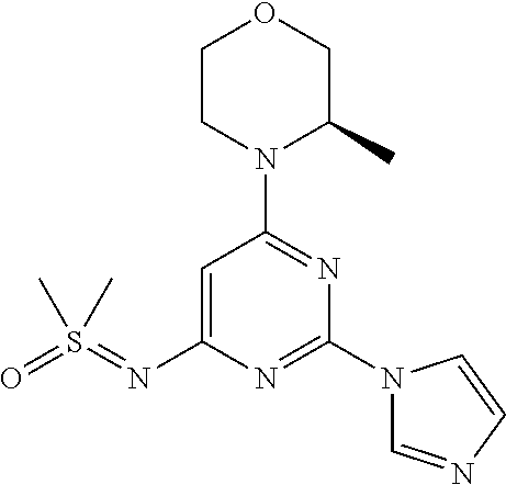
C1=C(N=S(=O)(C)C)N=C(N2C=NC=C2)N=C1N1C(C)COCC1
